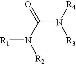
[R2]N(C(N([R3])[R4])=O)[R1]
